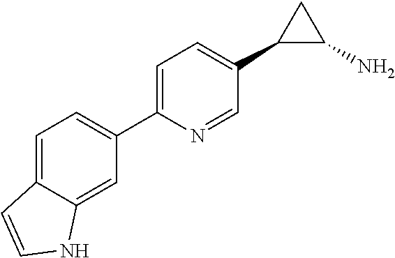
C1(C2=CC=C(C3C(N)C3)C=N2)=CC=C2C(=C1)NC=C2
